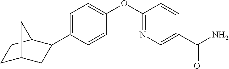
C1=C(C2CC3CCC2C3)C=CC(OC2=NC=C(C(N)=O)C=C2)=C1
